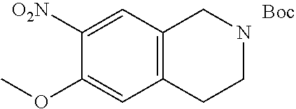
C1([O2N])=CC2=C(C=C1OC)CCNC2
